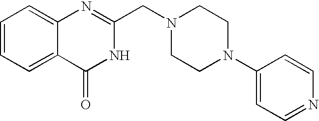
C1=CC=C2C(=C1)N=C(CN1CCN(C3=CC=NC=C3)CC1)NC2=O
